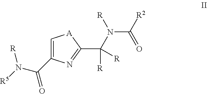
C1=C(C(=O)N([R5])[R])N=C(C(N(C([R2])=O)[R])([R])[R])[A]1
